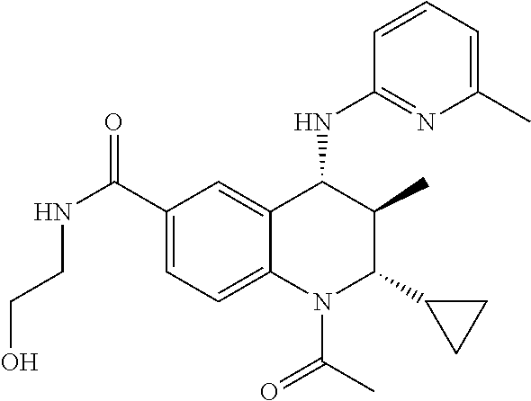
C1(C(NCCO)=O)=CC=C2C(=C1)C(NC1=NC(C)=CC=C1)C(C)C(C1CC1)N2C(C)=O
